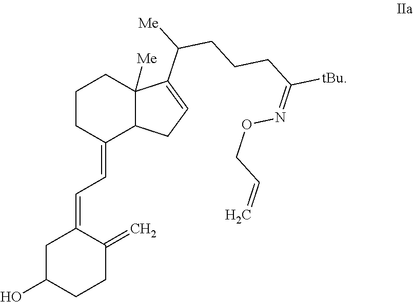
C1CC(=CC=C2CC(O)CCC2=C)C2C([Me])(C1)C(C([Me])CCCC([tBu])=NOCC=C)=CC2
